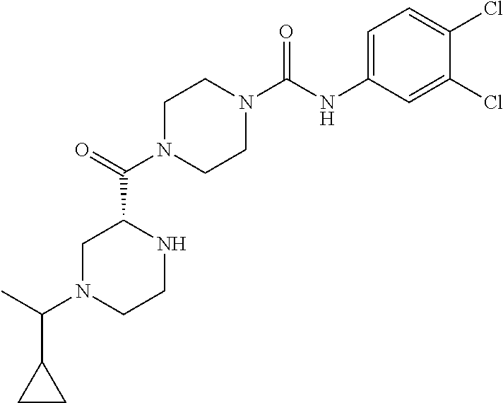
C1N(C(C2CN(C(C3CC3)C)CCN2)=O)CCN(C(NC2=CC=C(Cl)C(Cl)=C2)=O)C1
